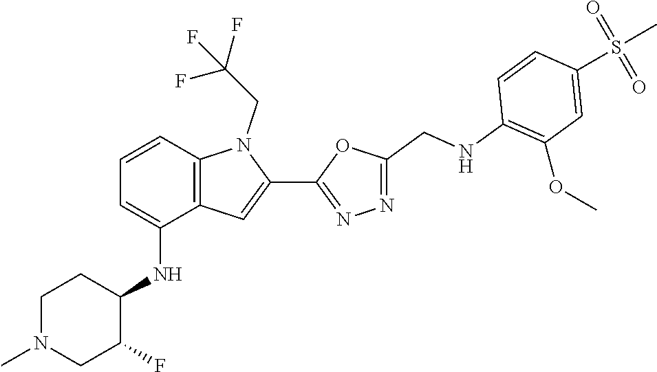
C12=C(C=C(C3=NN=C(CNC4=C(OC)C=C(S(C)(=O)=O)C=C4)O3)N1CC(F)(F)F)C(NC1C(F)CN(C)CC1)=CC=C2
